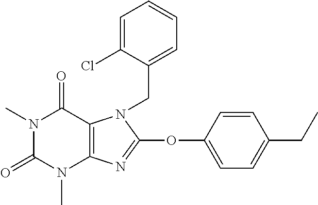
N1(C)C(=O)N(C)C2=C(C1=O)N(CC1=CC=CC=C1Cl)C(OC1=CC=C(CC)C=C1)=N2
